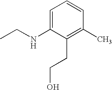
C1=C(NCC)C(CCO)=C(C)C=C1
